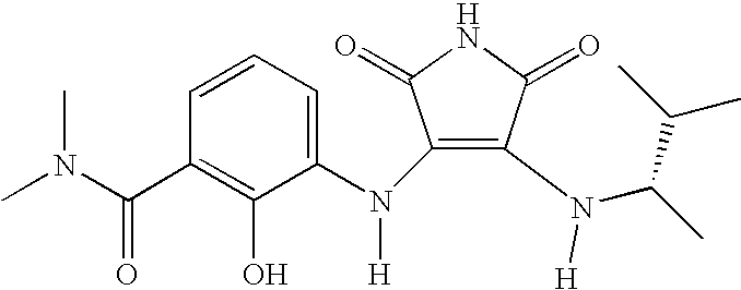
C1(N(C2=CC=CC(C(N(C)C)=O)=C2O)[H])=C(N(C(C)C(C)C)[H])C(=O)NC1=O
